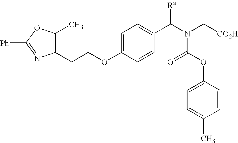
C1(CCOC2=CC=C(C(N(C[CO2H])C(OC3=CC=C(C)C=C3)=O)[Ra])C=C2)=C(C)OC([Ph])=N1
